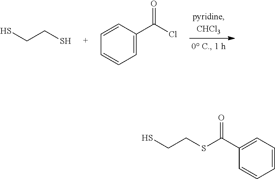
SCCS.C1=CC(C(Cl)=O)=CC=C1.C1(C(SCCS)=O)=CC=CC=C1
